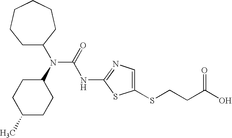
C1(SCCC(O)=O)=CN=C(NC(N(C2CCC(C)CC2)C2CCCCCC2)=O)S1
